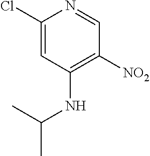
C1(Cl)=CC(NC(C)C)=C([NO2])C=N1
